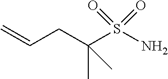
C=CCC(S(N)(=O)=O)(C)C
